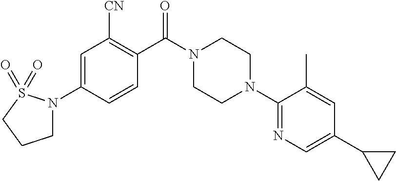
C1=C(N2CCCS2(=O)=O)C=CC(C(N2CCN(C3=NC=C(C4CC4)C=C3C)CC2)=O)=C1[CN]
